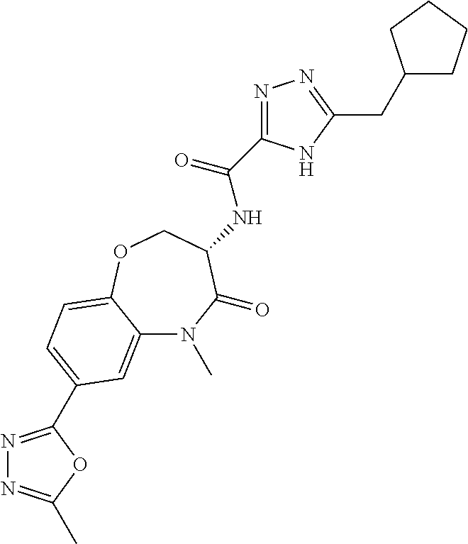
N(C(=O)C1=NN=C(CC2CCCC2)N1)C1C(=O)N(C)C2=CC(C3=NN=C(C)O3)=CC=C2OC1
